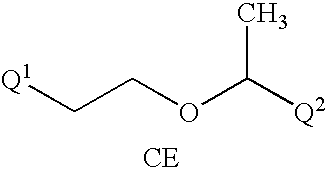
C(COC([Q2])C)[Q1].[CE]
